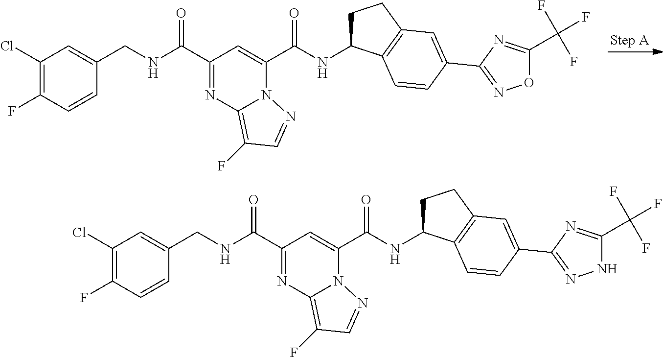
C1(Cl)=C(F)C=CC(CNC(=O)C2=NC3=C(F)C=NN3C(C(=O)NC3CCC4=C3C=CC(C3=NOC(C(F)(F)F)=N3)=C4)=C2)=C1.C1(Cl)=C(F)C=CC(CNC(=O)C2=NC3=C(F)C=NN3C(C(=O)NC3CCC4=C3C=CC(C3=NNC(C(F)(F)F)=N3)=C4)=C2)=C1
